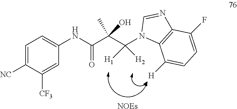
C1=C([NC])C([CF3])=CC(NC(C(C(N2C3=C(N=C2)C(F)=CC=C3[H])([H2])[H1])(C)O)=O)=C1.[NOEs]
